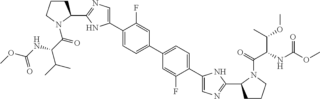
C1(C2CCCN2C(=O)C(NC(OC)=O)C(C)C)=NC=C(C2=CC=C(C3=CC=C(C4=CN=C(C5CCCN5C(C(C(OC)C)NC(OC)=O)=O)N4)C(F)=C3)C=C2F)N1
